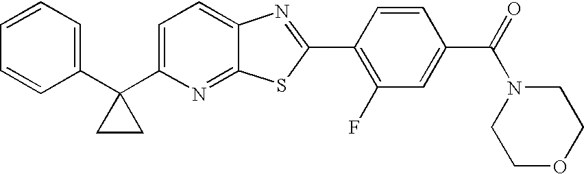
C1=CC=C(C2(C3=CC=C4C(=N3)SC(C3=C(F)C=C(C(N5CCOCC5)=O)C=C3)=N4)CC2)C=C1
